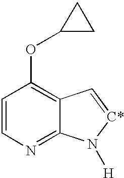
C1=CN=C2C(=C1OC1CC1)C=[C*]N2[H]
